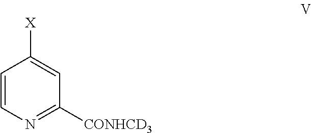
C1=CN=C([CONHCD3])C=C1[X]
